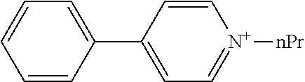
C1=CC=C(C2=CC=[N+]([nPr])C=C2)C=C1
